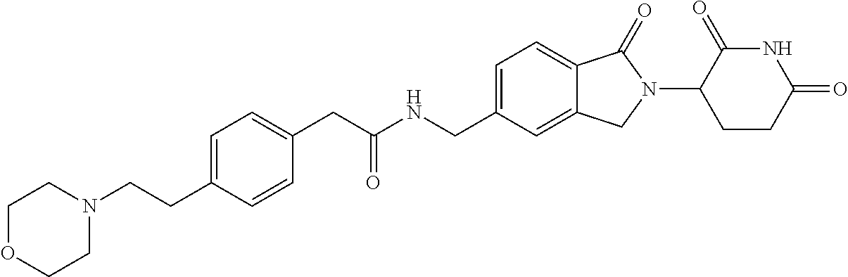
C1=C(CNC(CC2=CC=C(CCN3CCOCC3)C=C2)=O)C=C2C(=C1)C(=O)N(C1CCC(=O)NC1=O)C2
